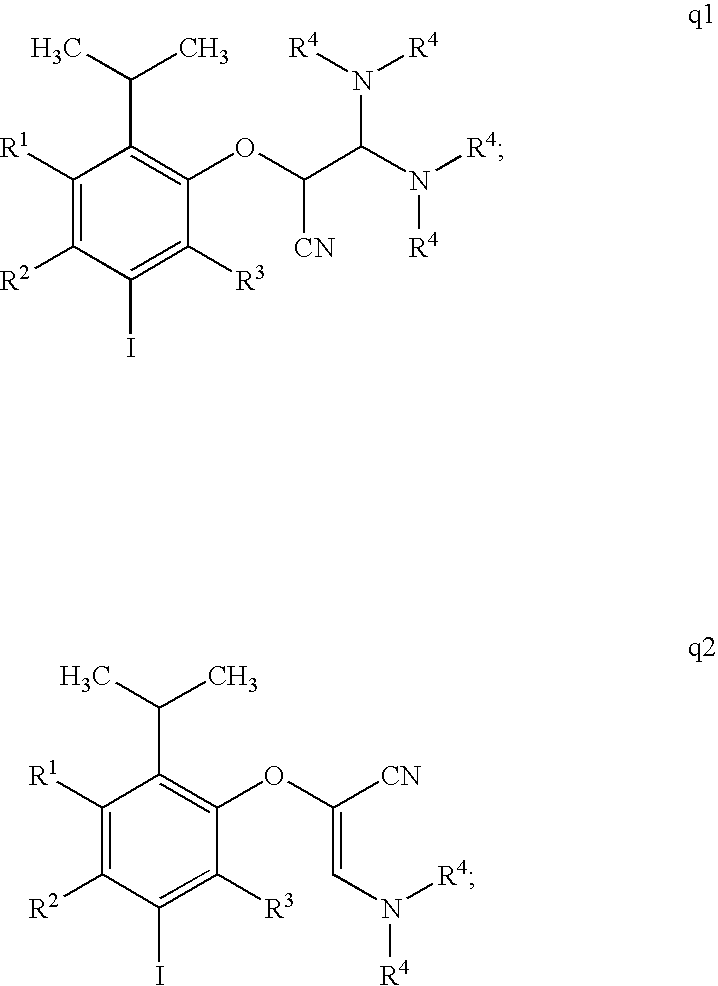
C1([R1])=C([R2])C(I)=C([R3])C(OC(C(N([R4])[R4])N([R4])[R4])[CN])=C1C(C)C.C1([R1])=C([R2])C(I)=C([R3])C(OC(=CN([R4])[R4])[CN])=C1C(C)C
